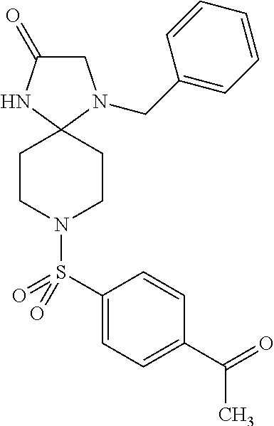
C1(=O)CN(CC2=CC=CC=C2)C2(N1)CCN(S(C1=CC=C(C(=O)C)C=C1)(=O)=O)CC2
